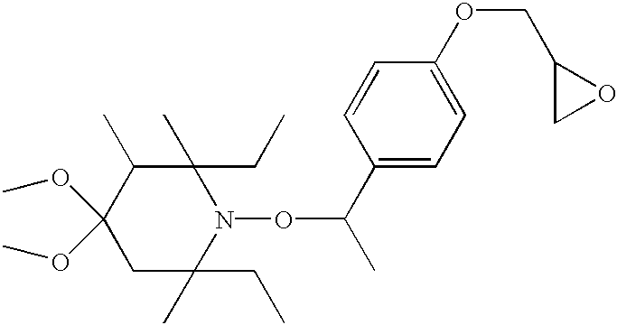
C1C(CC)(C)N(OC(C2=CC=C(OCC3CO3)C=C2)C)C(CC)(C)C(C)C1(OC)OC
